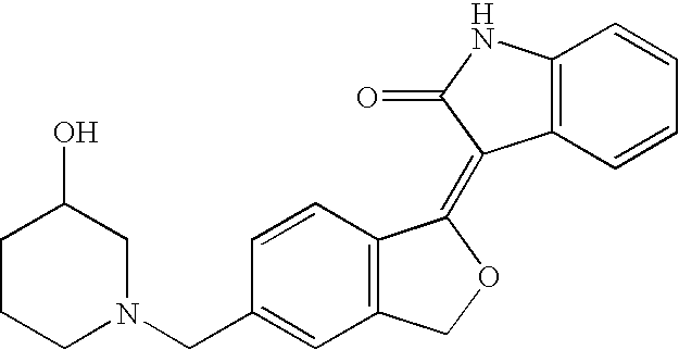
C1(CN2CC(O)CCC2)=CC2=C(C=C1)C(=C1C3=C(NC1=O)C=CC=C3)OC2
